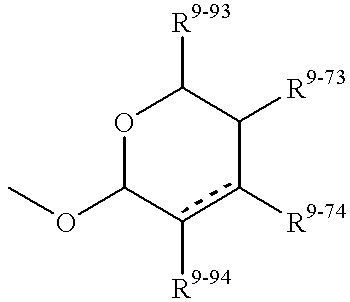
O1C(OC)c([R9-94])c([R9-74])C([R9-73])C1[R9-93]
